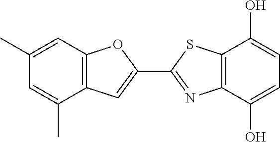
C1(C)=CC2=C(C(C)=C1)C=C(C1=NC3=C(S1)C(O)=CC=C3O)O2
